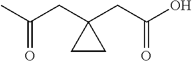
CC(CC1(CC(O)=O)CC1)=O
